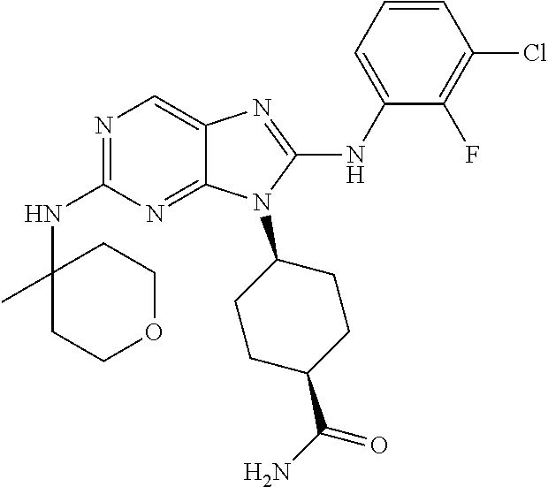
N1=C(NC2(C)CCOCC2)N=C2C(=C1)N=C(NC1=CC=CC(Cl)=C1F)N2C1CCC(C(N)=O)CC1
